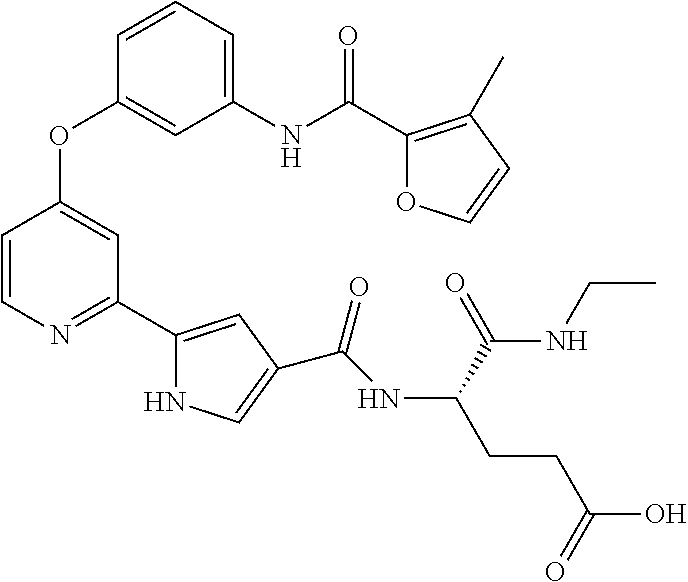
C1=CC=C(NC(C2=C(C)C=CO2)=O)C=C1OC1=CC(C2=CC(C(NC(CCC(O)=O)C(=O)NCC)=O)=CN2)=NC=C1
